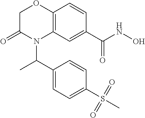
C1C(=O)N(C(C2=CC=C(S(C)(=O)=O)C=C2)C)C2=C(O1)C=CC(C(NO)=O)=C2
